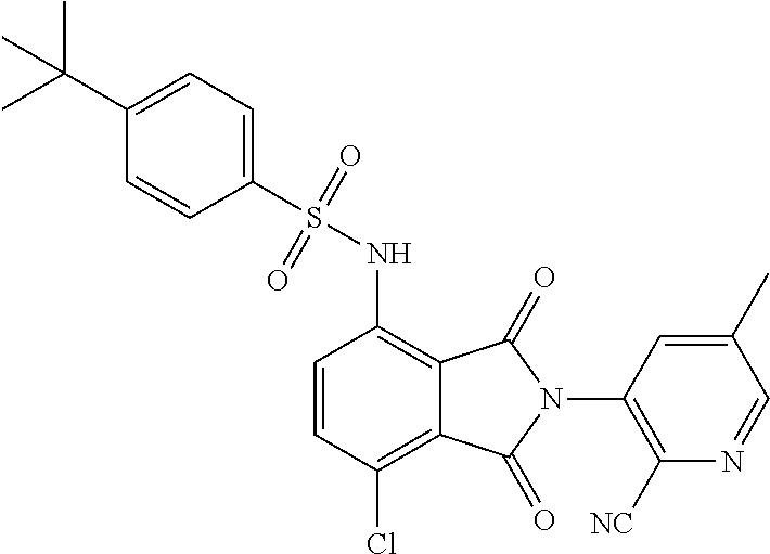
C1=CC(Cl)=C2C(=C1NS(=O)(=O)C1=CC=C(C(C)(C)C)C=C1)C(=O)N(C1=C([NC])N=CC(C)=C1)C2=O
